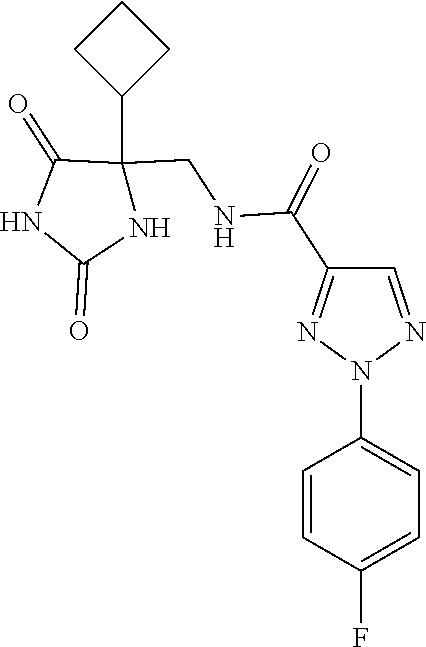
C1CC(C2(CNC(=O)C3=NN(C4=CC=C(F)C=C4)N=C3)C(=O)NC(=O)N2)C1
